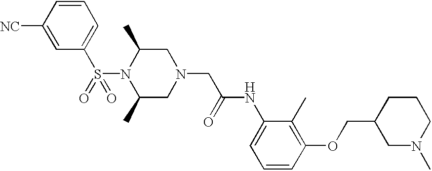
S(N1C(C)CN(CC(NC2=CC=CC(OCC3CN(C)CCC3)=C2C)=O)CC1C)(=O)(C1=CC=CC([NC])=C1)=O
